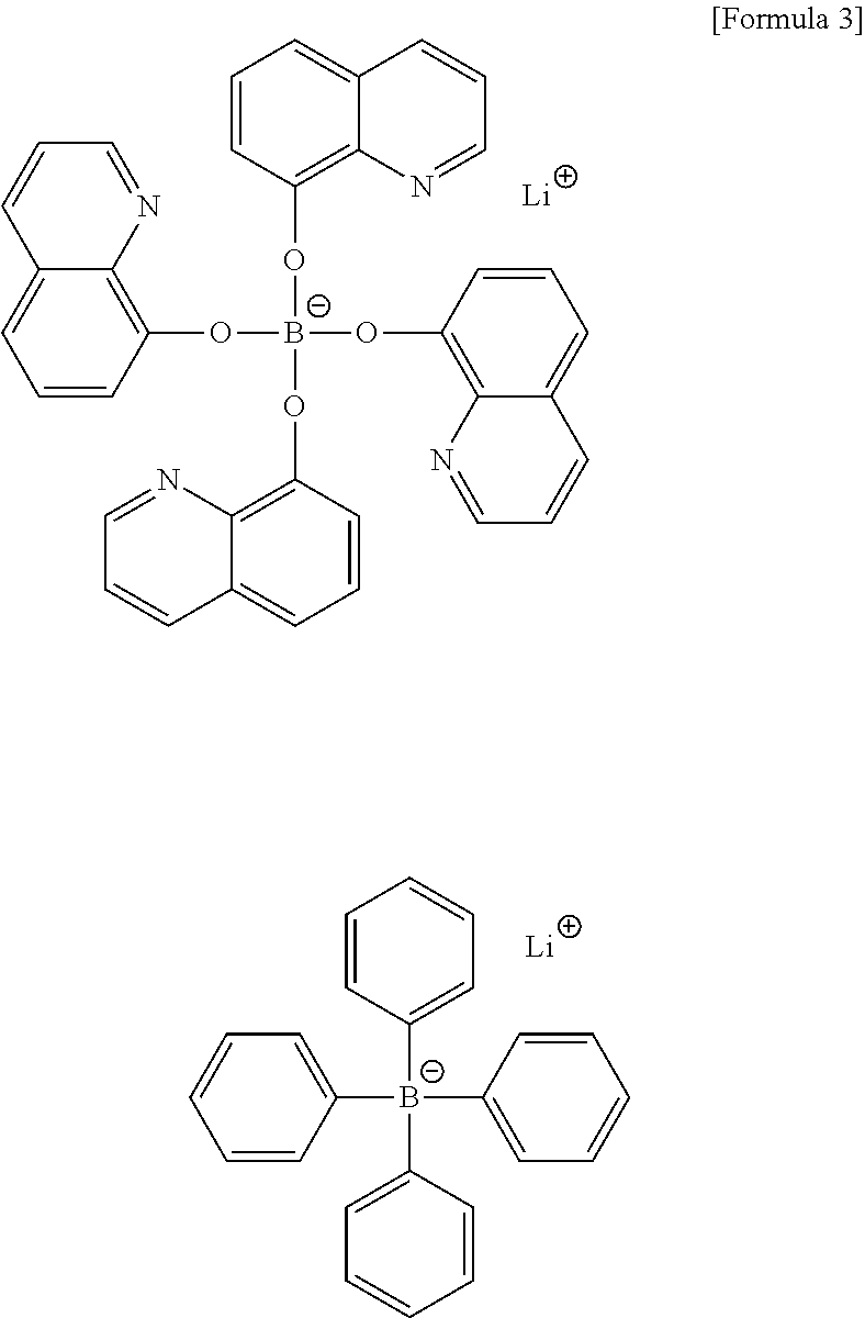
C1=CC(O[B-](OC2=C3C(=CC=C2)C=CC=N3)(OC2=C3C(=CC=C2)C=CC=N3)OC2=C3C(=CC=C2)C=CC=N3)=C2C(=C1)C=CC=N2.[Li].C1=CC([B-](C2=CC=CC=C2)(C2=CC=CC=C2)C2=CC=CC=C2)=CC=C1.[Li]
